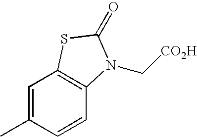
C1=C(C)C=CC2=C1SC(=O)N2C[CO2H]
